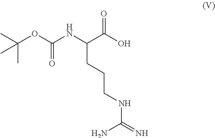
C(OC(NC(C(O)=O)CCCNC(=N)N)=O)(C)(C)C
